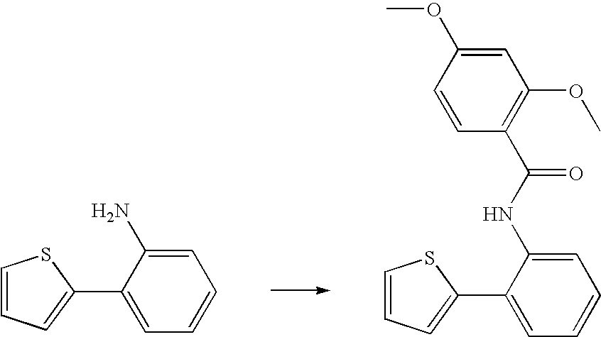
C1(C2=CC=CS2)=CC=CC=C1N.C1(C2=CC=CS2)=CC=CC=C1NC(=O)C1=C(OC)C=C(OC)C=C1
